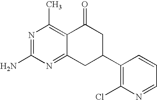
N1=C(N)N=C2C(=C1C)C(=O)CC(C1=C(Cl)N=CC=C1)C2
